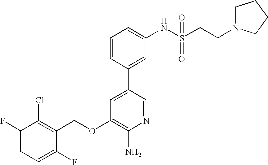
C1(F)=CC=C(F)C(COC2=C(N)N=CC(C3=CC(NS(CCN4CCCC4)(=O)=O)=CC=C3)=C2)=C1Cl
